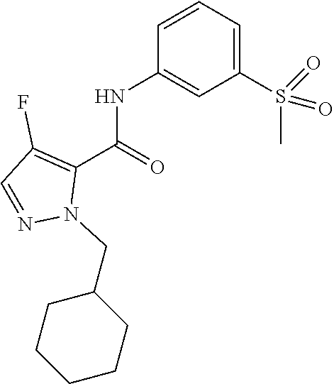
N(C(=O)C1=C(F)C=NN1CC1CCCCC1)C1=CC(S(C)(=O)=O)=CC=C1
